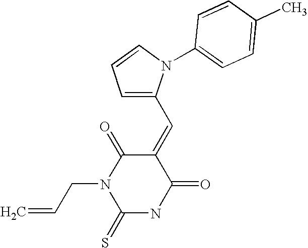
C1=C(C=C2C(=O)N(CC=C)C(=S)NC2=O)N(C2=CC=C(C)C=C2)C=C1
